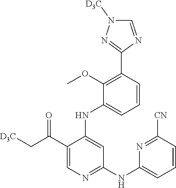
C1(C(C[D3C])=O)=CN=C(NC2=CC=CC([CN])=N2)C=C1NC1=CC=CC(C2=NN([D3C])C=N2)=C1OC
